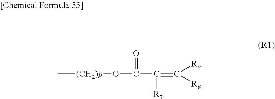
C[(CH2)p]OC(C(=C([R9])[R8])[R7])=O
